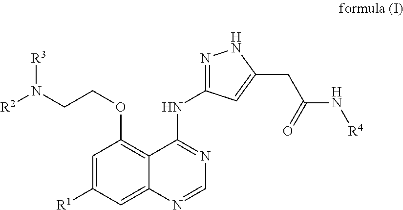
[R2]N(CCOC1=C2C(=CC([R1])=C1)N=CN=C2NC1=NNC(CC(=O)N[R4])=C1)[R3]
